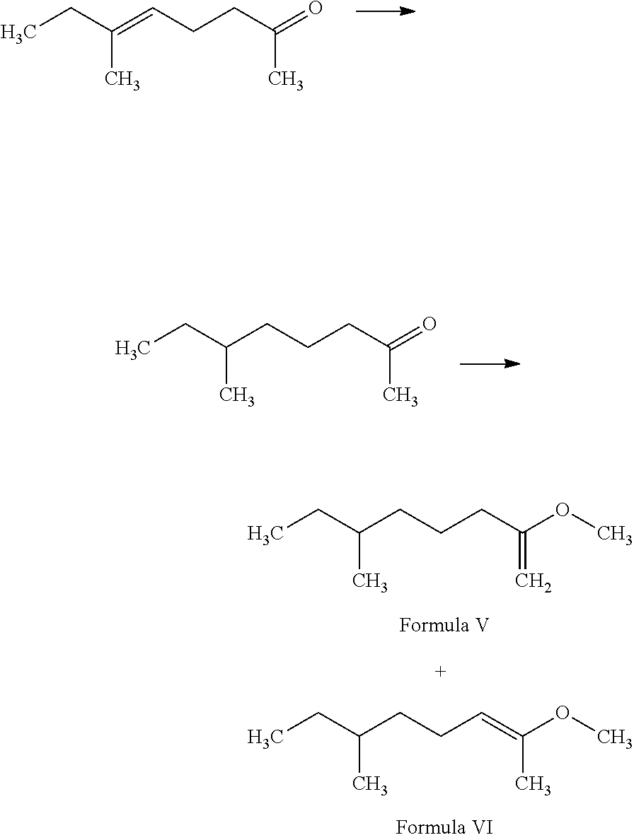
CCC(=CCCC(=O)C)C.CCC(CCCC(=O)C)C.CCC(CCCC(OC)=C)C.CCC(CCC=C(OC)C)C
